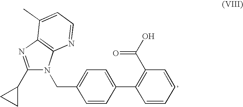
C1(C2CC2)=NC2=C(N1CC1=CC=C(C3=C(C(O)=O)C=CC=C3)C=C1)N=CC=C2C
